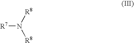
[R7]N([R8])[R8]
